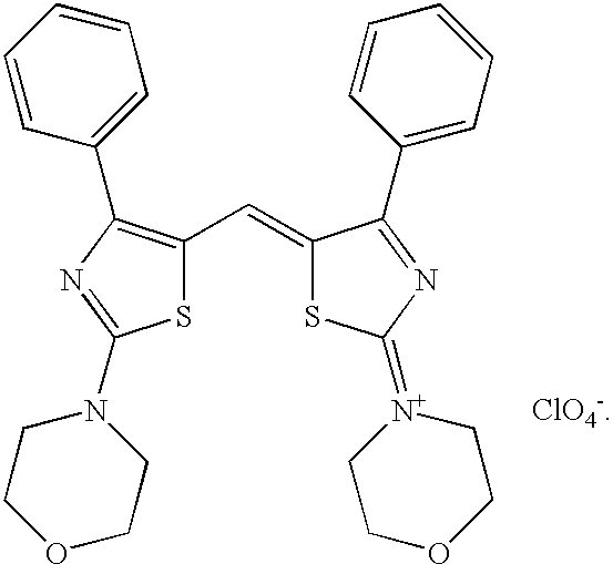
S1C(=[N+]2CCOCC2)N=C(C2=CC=CC=C2)C1=CC1=C(C2=CC=CC=C2)N=C(N2CCOCC2)S1
